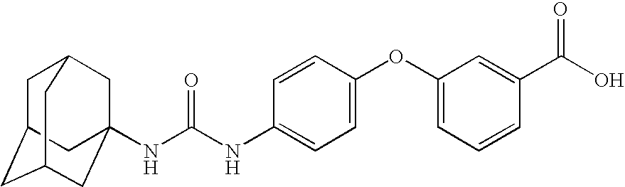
C1C2CC3CC(NC(NC4=CC=C(OC5=CC=CC(C(O)=O)=C5)C=C4)=O)(CC1C3)C2
